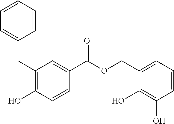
C1(CC2=CC=CC=C2)=C(O)C=CC(C(=O)OCC2=CC=CC(O)=C2O)=C1
